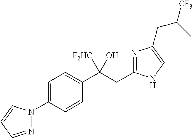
C1=C(N2N=CC=C2)C=CC(C(CC2=NC(CC([CF3])(C)C)=CN2)([F2HC])O)=C1
